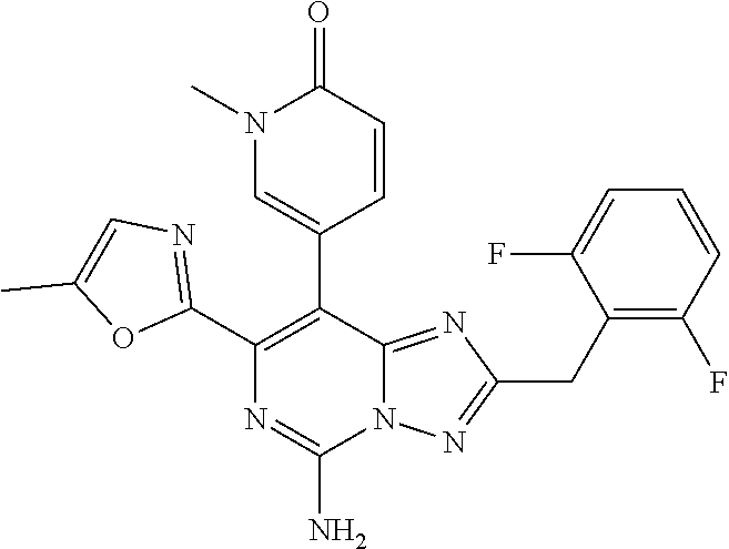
C1(C2=C(C3=CN(C)C(=O)C=C3)C3=NC(CC4=C(F)C=CC=C4F)=NN3C(N)=N2)=NC=C(C)O1
